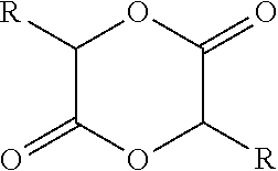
C1([R])C(=O)OC([R])C(=O)O1
